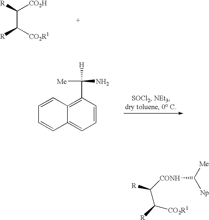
[R]C(C([CO2R1])[R])[CO2H].C1=CC(C([Me])(N)[H])=C2C(=C1)C=CC=C2.C(C([CO2R1])[R])([R])[CONH]C([Me])[Np]
